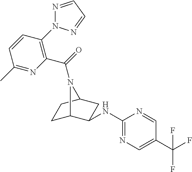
N(C1C2CCC(C1)N2C(=O)C1=C(N2N=CC=N2)C=CC(C)=N1)C1=NC=C(C(F)(F)F)C=N1
